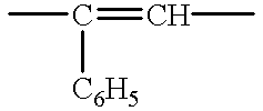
CC(=CC)[C6H5]
